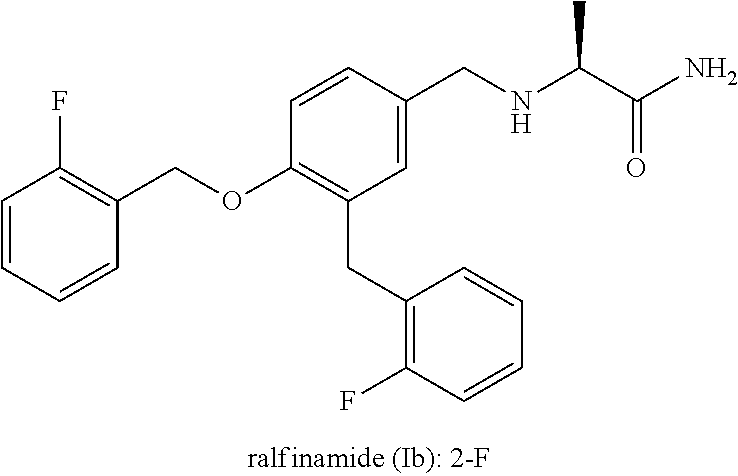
C1=CC(F)=C(COC2=C(CC3=C(F)C=CC=C3)C=C(CNC(C(N)=O)C)C=C2)C=C1
